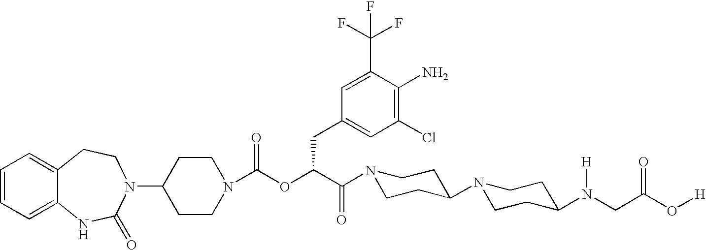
C1=CC=C2C(=C1)CCN(C1CCN(C(OC(C(N3CCC(N4CCC(N(CC(O[H])=O)[H])CC4)CC3)=O)CC3=CC(Cl)=C(N)C(C(F)(F)F)=C3)=O)CC1)C(=O)N2
